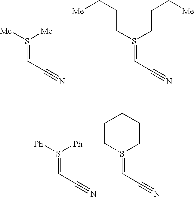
S(=CC#N)([Me])[Me].S(=CC#N)(CCC[Me])CCC[Me].S(=CC#N)([Ph])[Ph].S1(=CC#N)CCCCC1
